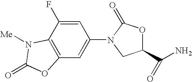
C12=C(C(F)=CC(N3C(=O)OC(C(N)=O)C3)=C1)N([Me])C(=O)O2
